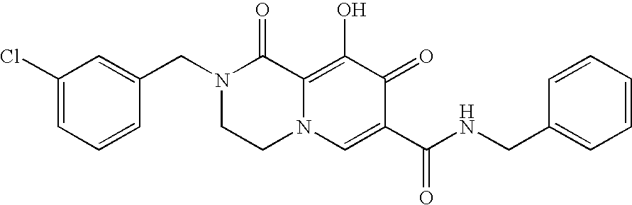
C1(Cl)=CC=CC(CN2CCN3C(=C(O)C(=O)C(C(NCC4=CC=CC=C4)=O)=C3)C2=O)=C1
